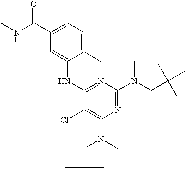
C1(C)=CC=C(C(=O)NC)C=C1NC1=NC(N(C)CC(C)(C)C)=NC(N(CC(C)(C)C)C)=C1Cl
